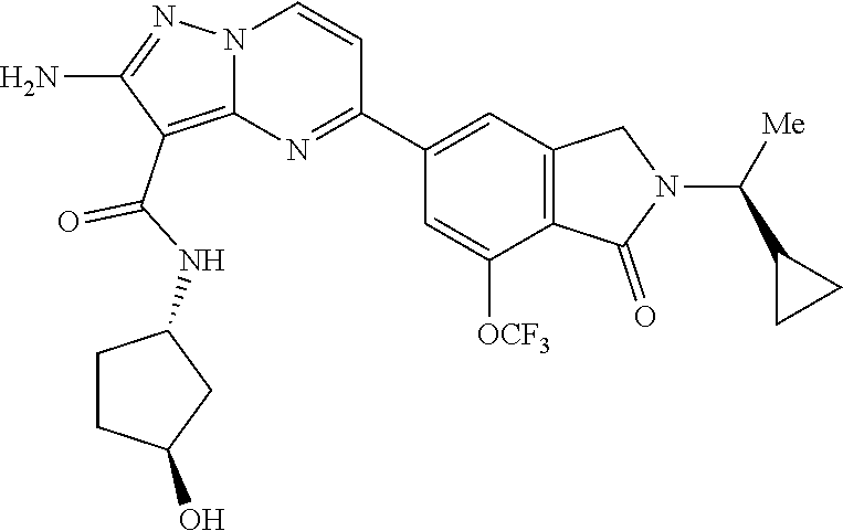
O=C(NC1CCC(O)C1)C1=C2N(N=C1N)C=CC(C1=CC3=C(C([OCF3])=C1)C(=O)N(C(C1CC1)[Me])C3)=N2
